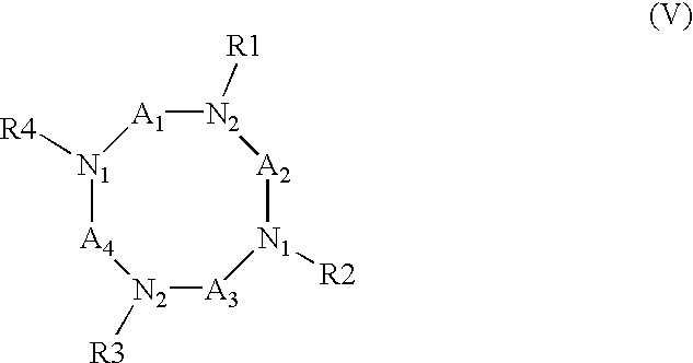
[N1]1([R4])[A4][N2]([R3])[A3][N1]([R2])[A2][N2]([R1])[A1]1
